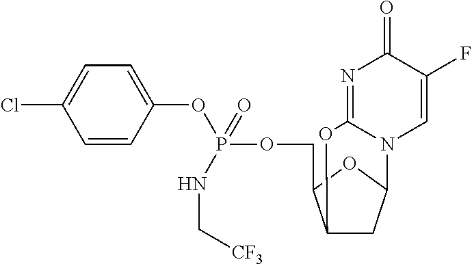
N1=C2N(C=C(F)C1=O)C1CC(C(COP(=O)(NC[CF3])OC3=CC=C(Cl)C=C3)O1)O2
